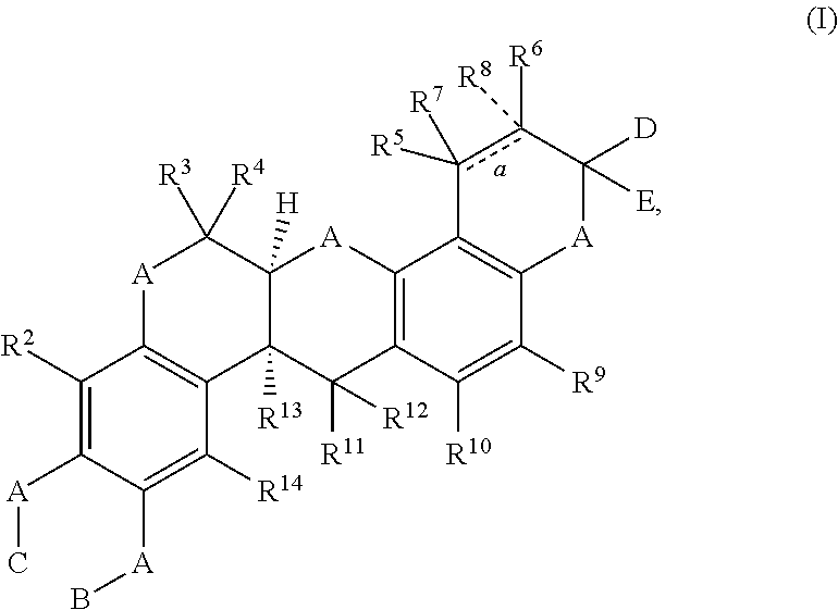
C1([R2])=C([A]C)C([A]B)=C([R14])C2=C1[A]C([R3])([R4])C1([H])C2([R13])C([R11])([R12])C2=C([A]1)C1=C(C([R9])=C2[R10])[A]C([D])([E])c([R6])([R8])c1([R5])[R7]
